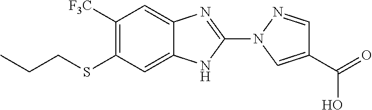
C1([F3C])=C(SCCC)C=C2C(=C1)N=C(N1C=C(C(=O)O)C=N1)N2
